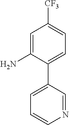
C1=C([CF3])C=C(N)C(C2=CC=CN=C2)=C1
